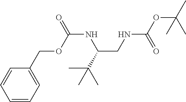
C(CNC(OC(C)(C)C)=O)(NC(=O)OCC1=CC=CC=C1)C(C)(C)C
